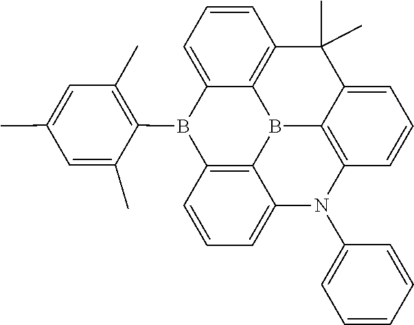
C12=C3B4C5=C(C=CC=C5B1C1=C(C)C=C(C)C=C1C)C(C)(C)C1=CC=CC(=C41)N(C1=CC=CC=C1)C3=CC=C2
